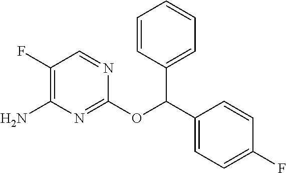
C1(F)=C(N)N=C(OC(C2=CC=C(F)C=C2)C2=CC=CC=C2)N=C1
